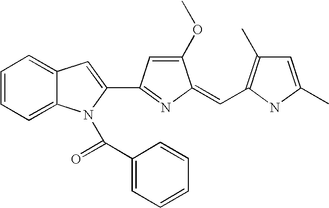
C1=CC=C2C(=C1)C=C(C1=NC(=CC3=C(C)C=C(C)N3)C(OC)=C1)N2C(C1=CC=CC=C1)=O
